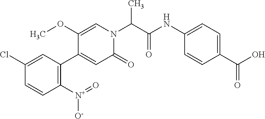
ClC1=CC(C2=CC(=O)N(C(C(NC3=CC=C(C(O)=O)C=C3)=O)C)C=C2OC)=C([N+](=O)[O-])C=C1
